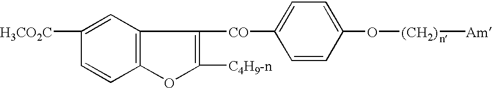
C12=C(C=C([H3CO2C])C=C1)C([CO]C1=CC=C(O[(CH2)][Am])C=C1)=C([C4H9-n])O2
